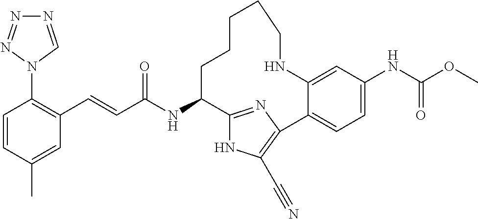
C1(C=CC(NC2C3=NC(=C(C#N)N3)C3=CC=C(NC(OC)=O)C=C3NCCCCC2)=O)=C(N2C=NN=N2)C=CC(C)=C1
